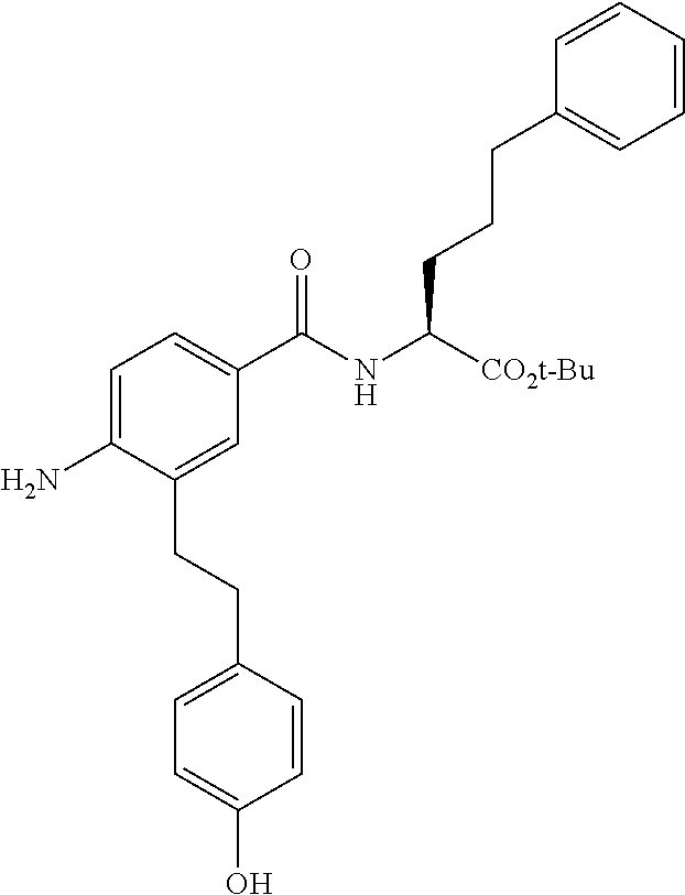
C1=C(N)C(CCC2=CC=C(O)C=C2)=CC(C(NC([CO2t-Bu])CCCC2=CC=CC=C2)=O)=C1
